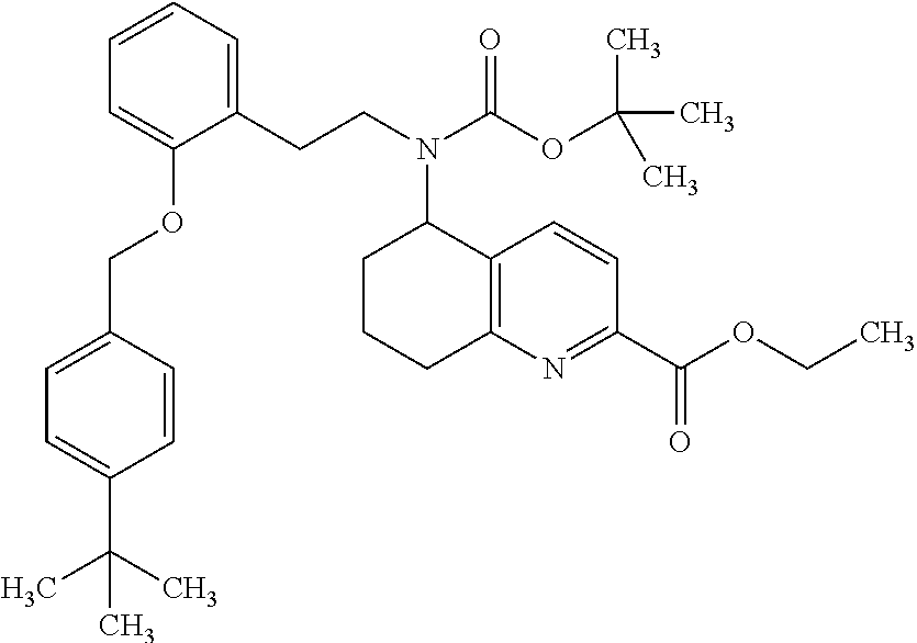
C1(CCN(C(OC(C)(C)C)=O)C2CCCC3=C2C=CC(C(OCC)=O)=N3)=CC=CC=C1OCC1=CC=C(C(C)(C)C)C=C1
